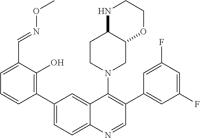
C1(C=NOC)=CC=CC(C2=CC=C3C(=C2)C(N2CC4C(CC2)NCCO4)=C(C2=CC(F)=CC(F)=C2)C=N3)=C1O
